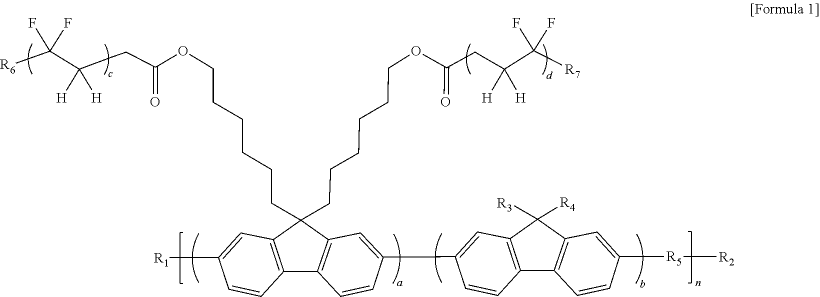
C(C(=O)OCCCCCCC1(CCCCCCOC(=O)CCC(C(F)(F)[R7])([H])[H])C2=C(C=CC([R1])=C2)C2=C1C=C(C1=CC3=C(C=C1)C1=C(C3([R4])[R3])C=C([R5][R2])C=C1)C=C2)CC([H])([H])C([R6])(F)F
